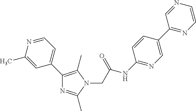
C1=NC=CN=C1C1=CN=C(NC(CN2C(C)=C(C3=CC=NC(C)=C3)N=C2C)=O)C=C1
